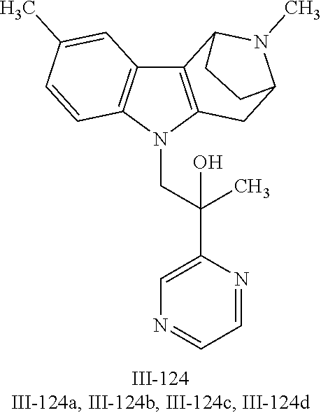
N1(CC(C2=CN=CC=N2)(C)O)C2=C(C3=C1C=CC(C)=C3)C1N(C)C(C2)CC1
